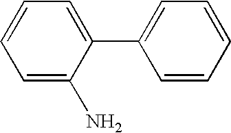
C1=CC=C(N)C(C2=CC=CC=C2)=C1
